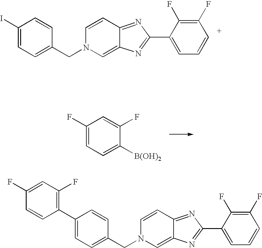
C1(F)=CC=C([B(OH)2])C(F)=C1.C1=CC2=NC(C3=CC=CC(F)=C3F)=NC2=CN1CC1=CC=C(C2=C(F)C=C(F)C=C2)C=C1.C1=CC2=NC(C3=CC=CC(F)=C3F)=NC2=CN1CC1=CC=C(I)C=C1
